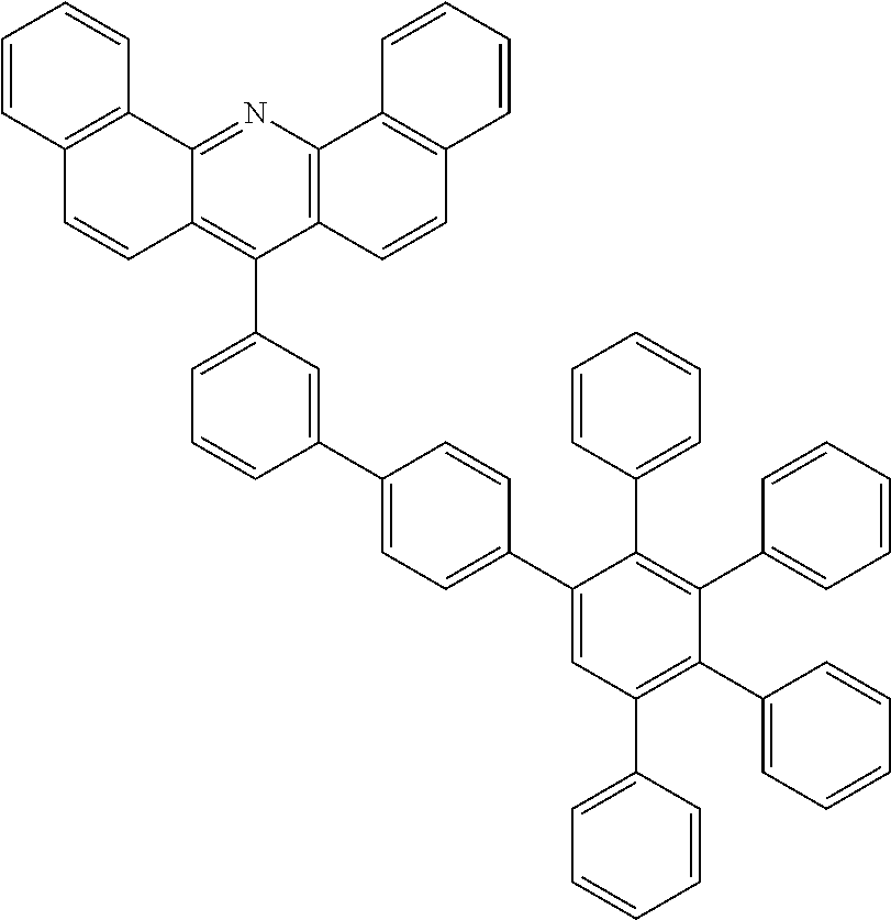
C12=C(N=C3C(=C1C1=CC=CC(C4=CC=C(C5=CC(C6=CC=CC=C6)=C(C6=CC=CC=C6)C(C6=CC=CC=C6)=C5C5=CC=CC=C5)C=C4)=C1)C=CC1=C3C=CC=C1)C1=C(C=C2)C=CC=C1
